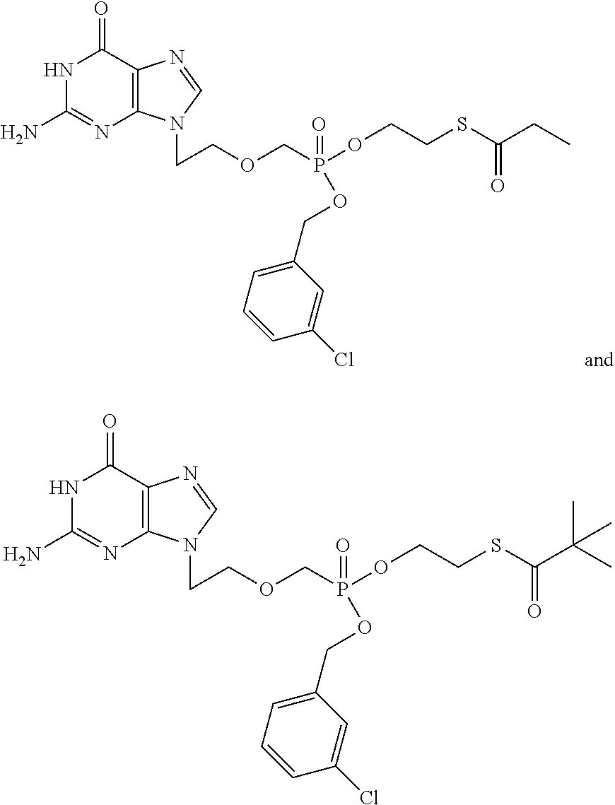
N1C(N)=NC2=C(C1=O)N=CN2CCOCP(OCC1=CC=CC(Cl)=C1)(OCCSC(C(C)(C)C)=O)=O.N1C(N)=NC2=C(C1=O)N=CN2CCOCP(OCC1=CC=CC(Cl)=C1)(OCCSC(CC)=O)=O
